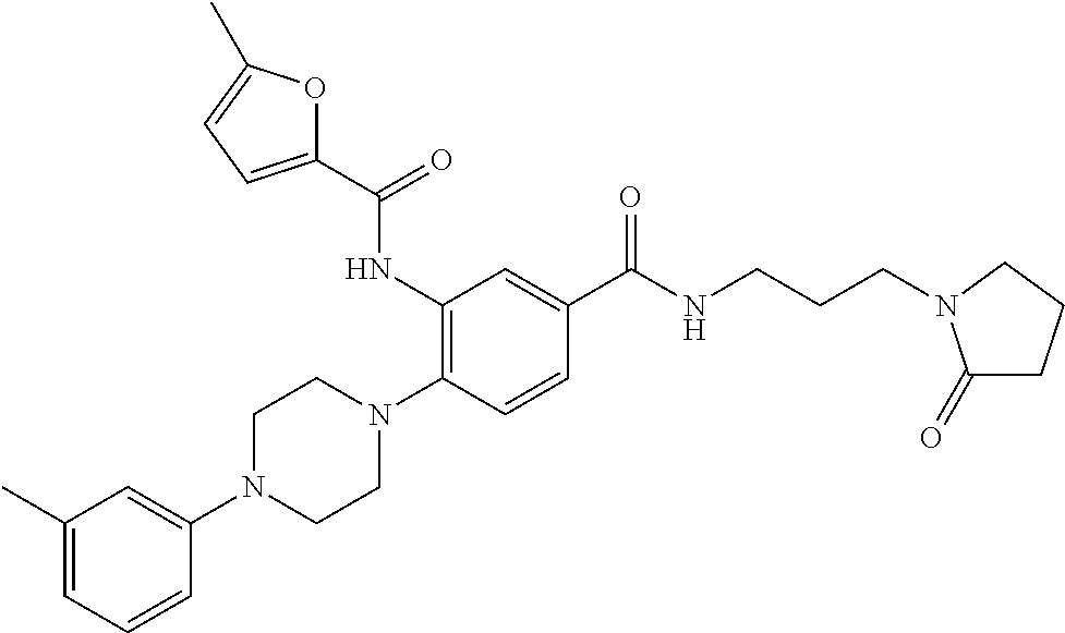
N1(C2=CC(C)=CC=C2)CCN(C2=C(NC(C3=CC=C(C)O3)=O)C=C(C(NCCCN3C(=O)CCC3)=O)C=C2)CC1
